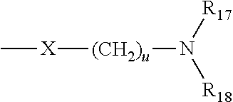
C[X][(CH2)u]N([R18])[R17]
